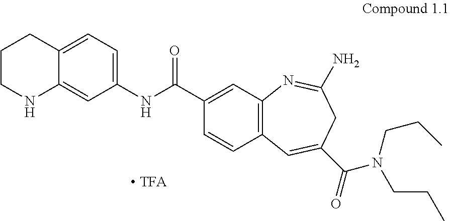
C1CNC2=CC(NC(C3=CC4=C(C=C3)C=C(C(N(CCC)CCC)=O)CC(N)=N4)=O)=CC=C2C1
